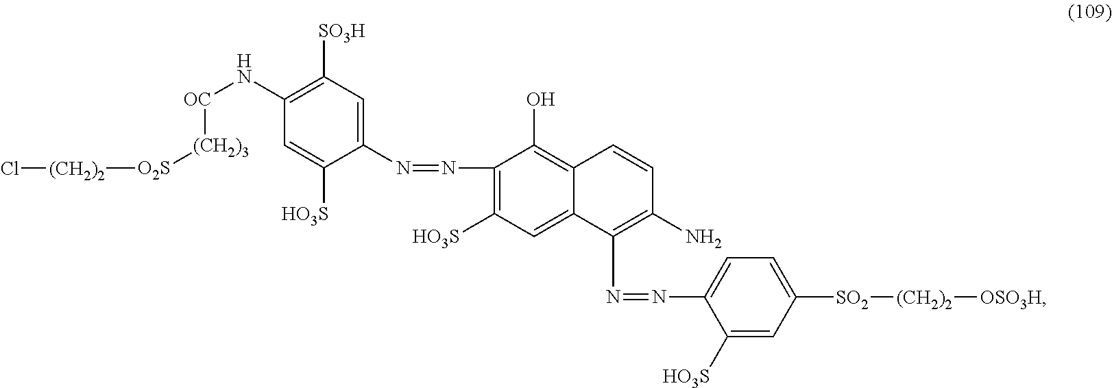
C1(N=NC2=CC([SO3H])=C(N[OC][(CH2)3][O2S][(CH2)2]Cl)C=C2[HO3S])=C([HO3S])C=C2C(=C1O)C=CC(N)=C2N=NC1=CC=C([SO2][(CH2)2][OSO3H])C=C1[HO3S]
